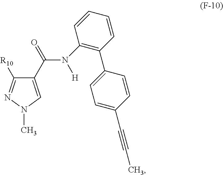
C1(C(=O)N(C2=C(C3=CC=C(C#CC)C=C3)C=CC=C2)[H])=CN(C)N=C1[R10]
